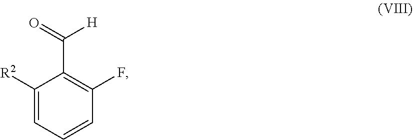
C1([R2])=CC=CC(F)=C1C(=O)[H]
